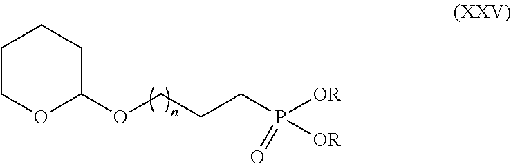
C1COC(OCCCP([OR])([OR])=O)CC1
